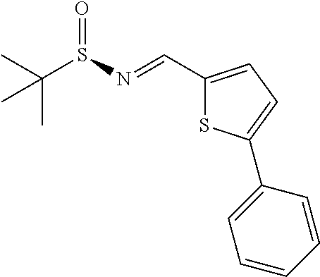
C(S(=O)N=CC1=CC=C(C2=CC=CC=C2)S1)(C)(C)C
